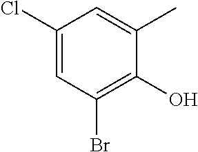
C1(Cl)=CC(Br)=C(O)C(C)=C1
